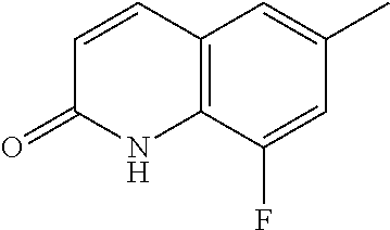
C1=CC(=O)NC2=C1C=C(C)C=C2F
